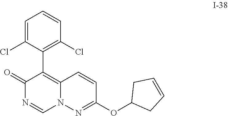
C1=C(Cl)C(C2=C3N(C=NC2=O)N=C(OC2CC=CC2)C=C3)=C(Cl)C=C1
